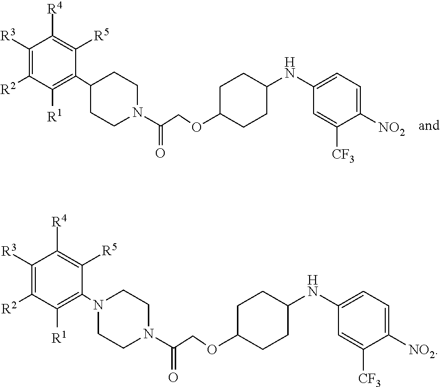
C1([R3])=C([R2])C([R1])=C(C2CCN(C(COC3CCC(NC4=CC=C([NO2])C([CF3])=C4)CC3)=O)CC2)C([R5])=C1[R4].C1([R3])=C([R2])C([R1])=C(N2CCN(C(COC3CCC(NC4=CC=C([NO2])C([CF3])=C4)CC3)=O)CC2)C([R5])=C1[R4]
